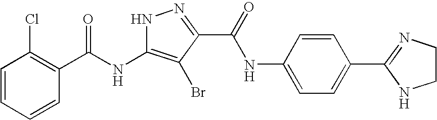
C1=CC=CC(C(NC2=C(Br)C(C(=O)NC3=CC=C(C4=NCCN4)C=C3)=NN2)=O)=C1Cl
